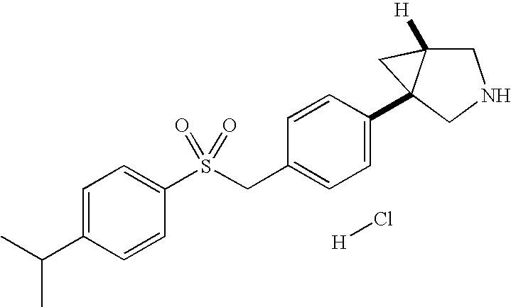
[H]Cl.C1=C(C(C)C)C=CC(S(CC2=CC=C(C34C([H])(CNC3)C4)C=C2)(=O)=O)=C1
